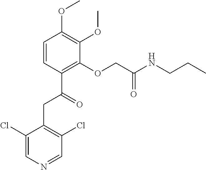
C1(Cl)=CN=CC(Cl)=C1CC(C1=C(OCC(NCCC)=O)C(OC)=C(OC)C=C1)=O
